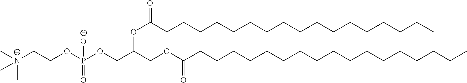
[N+](CCOP(OCC(COC(=O)CCCCCCCCCCCCCCCCC)OC(=O)CCCCCCCCCCCCCCCCC)(=O)[O-])(C)(C)C
